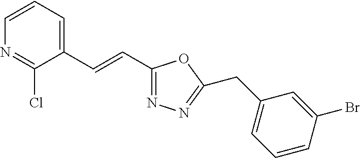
C1=CC=C(C=CC2=NN=C(CC3=CC=CC(Br)=C3)O2)C(Cl)=N1
